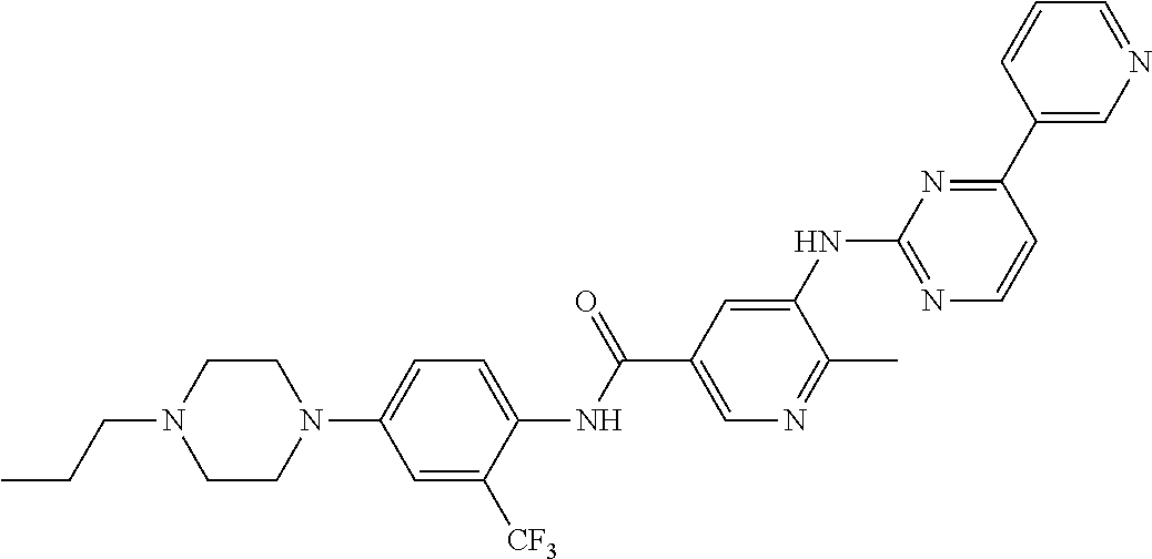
N1(C2=CC=C(NC(C3=CN=C(C)C(NC4=NC=CC(C5=CN=CC=C5)=N4)=C3)=O)C([CF3])=C2)CCN(CCC)CC1
